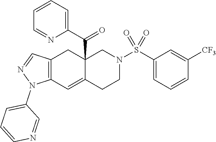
C12(C(C3=CC=CC=N3)=O)C(=CC3=C(C1)C=NN3C1=CC=CN=C1)CCN(S(C1=CC=CC([CF3])=C1)(=O)=O)C2
